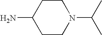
C1C(N)CCN(C(C)C)C1
